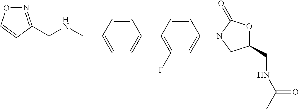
C1(CNCC2=NOC=C2)=CC=C(C2=C(F)C=C(N3CC(CNC(C)=O)OC3=O)C=C2)C=C1
